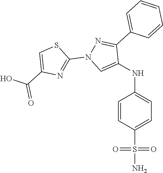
N(C1=CN(C2=NC(C(=O)O)=CS2)N=C1C1=CC=CC=C1)C1=CC=C(S(N)(=O)=O)C=C1
